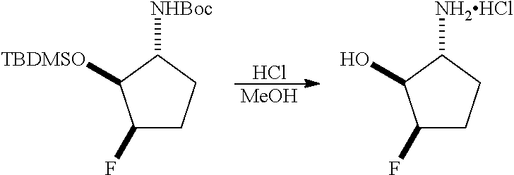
C1(F)CCC([NH2HCl])C1O.C1(F)CCC([NHBoc])C1[TBDMSO].Cl.[MeOH]
